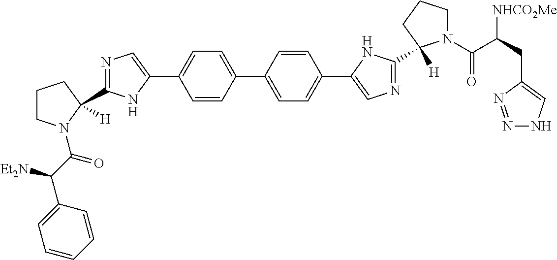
C1=CC(C2=CC=C(C3=CN=C(C4([H])N(C(C(CC5=CNN=N5)[NHCO2Me])=O)CCC4)N3)C=C2)=CC=C1C1=CN=C(C2([H])CCCN2C(C(C2=CC=CC=C2)[Et2N])=O)N1
